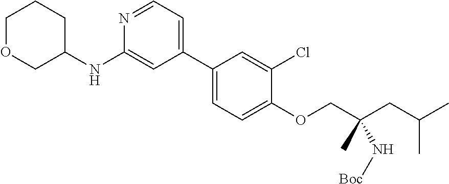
N1=CC=C(C2=CC=C(OCC(CC(C)C)(C)N[Boc])C(Cl)=C2)C=C1NC1CCCOC1
